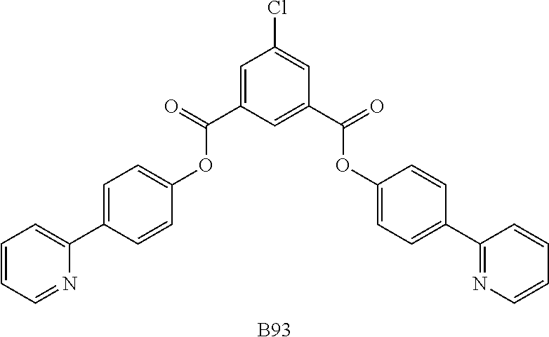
C1=CC=NC(C2=CC=C(OC(C3=CC(Cl)=CC(C(=O)OC4=CC=C(C5=NC=CC=C5)C=C4)=C3)=O)C=C2)=C1.[B93]
